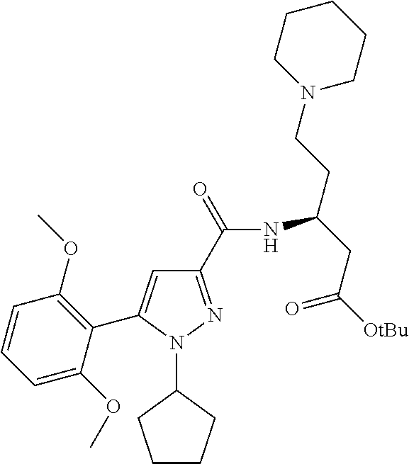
C1(C(=O)NC(CC([OtBu])=O)CCN2CCCCC2)=NN(C2CCCC2)C(C2=C(OC)C=CC=C2OC)=C1
